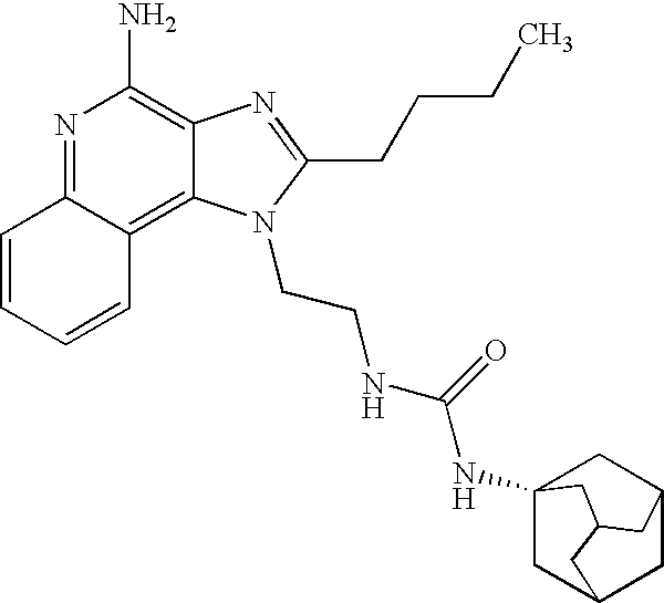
N1=C2C(=C3C(=C1N)N=C(CCCC)N3CCNC(NC13CC4CC(C1)CC(C3)C4)=O)C=CC=C2
